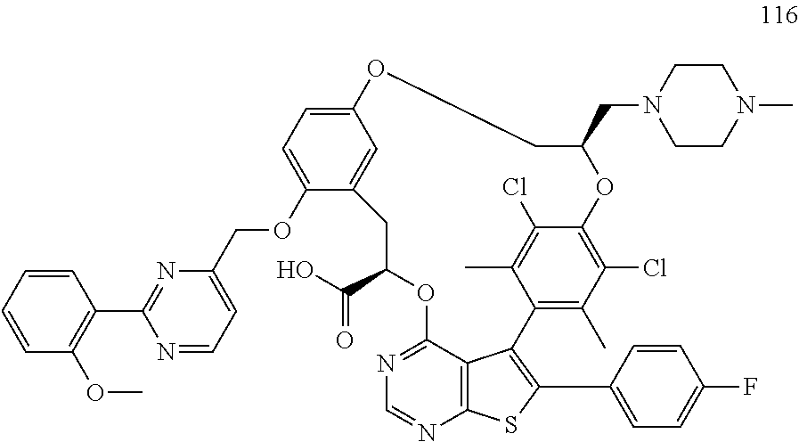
C1=CC=CC(OC)=C1C1=NC(COC2=CC=C3C=C2CC(C(O)=O)OC2=NC=NC4=C2C(=C(C2=CC=C(F)C=C2)S4)C2=C(C)C(Cl)=C(C(Cl)=C2C)OC(CN2CCN(C)CC2)CO3)=CC=N1
